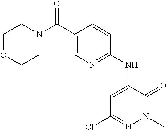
C1OCCN(C(C2=CN=C(NC3=CC(Cl)=NN(C)C3=O)C=C2)=O)C1
